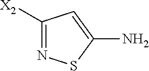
C1([X2])=NSC(N)=C1
